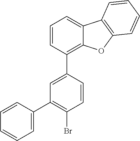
C1=C(C2=C(Br)C=CC(C3=C4C(=CC=C3)C3=C(O4)C=CC=C3)=C2)C=CC=C1
